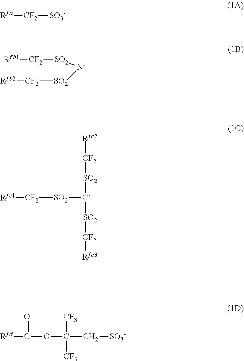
[Rfa][CF2][SO3-].[Rfb1][CF2][SO2][N-][SO2][CF2][Rfb2].[SO2]([C-]([SO2][CF2][Rfc2])[SO2][CF2][Rfc3])[CF2][Rfc1].[Rfd]C(OC([CF3])([CF3])C[SO3-])=O
